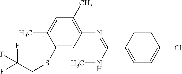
C1(SCC(F)(F)F)=CC(N=C(NC)C2=CC=C(Cl)C=C2)=C(C)C=C1C
